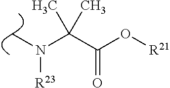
C(C(O[R21])=O)(N(C)[R23])(C)C
